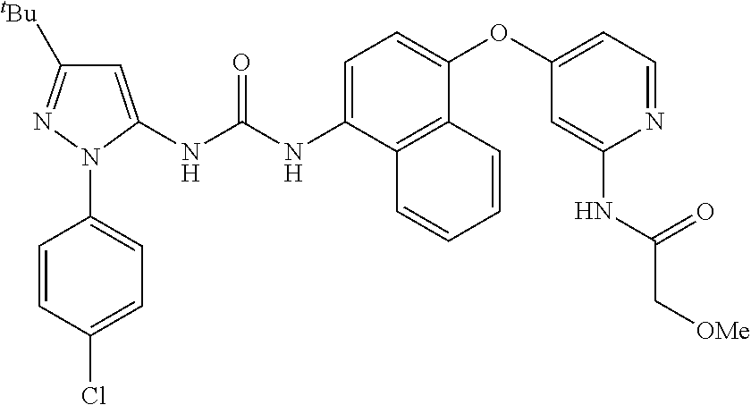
C1=CC(Cl)=CC=C1N1C(NC(NC2=CC=C(OC3=CC=NC(NC(C[OMe])=O)=C3)C3=C2C=CC=C3)=O)=CC([tBu])=N1
